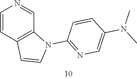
C1=CC2=C(C=N1)N(C1=NC=C(N(C)C)C=C1)C=C2
